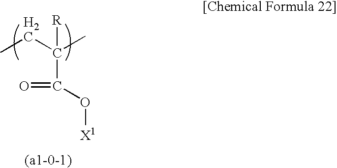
CCC(C)([R])C(O[X1])=O
